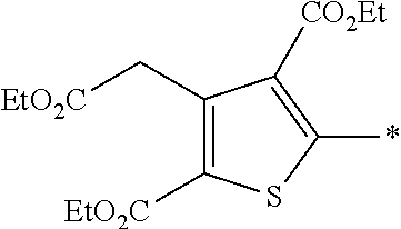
C1([EtO2C])=C(C[EtO2C])C([CO2Et])=C(*)S1
